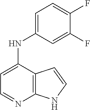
C12=C(C(NC3=CC=C(F)C(F)=C3)=CC=N1)C=CN2
